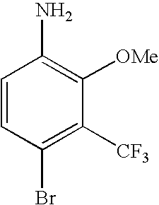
C1(Br)=C([CF3])C([OMe])=C(N)C=C1
